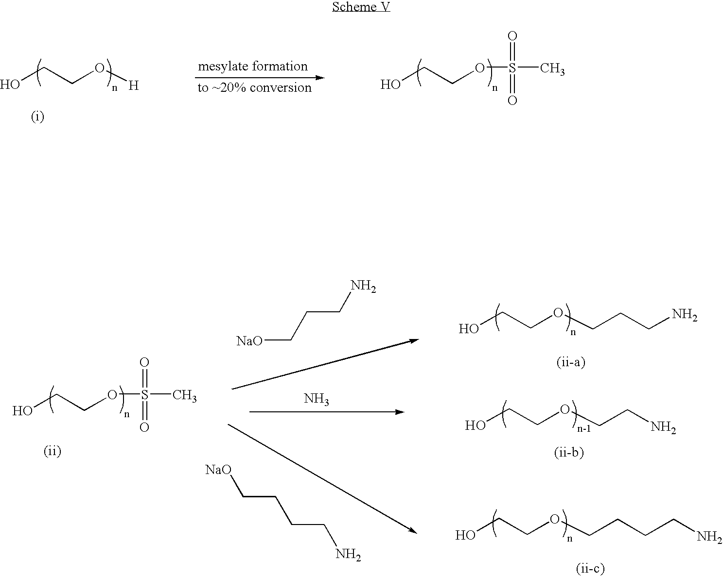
OCCO[H].OCCOS(=O)(=O)C.OCCOS(=O)(=O)C.[NaO]CCCN.N.OCCOCCCN.OCCOCCN.OCCOCCCCN.[NaO]CCCCN
